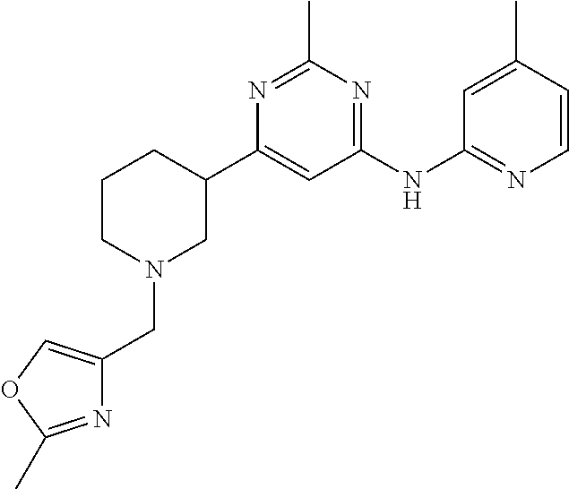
C1(NC2=NC=CC(C)=C2)=NC(C)=NC(C2CCCN(CC3=COC(C)=N3)C2)=C1
